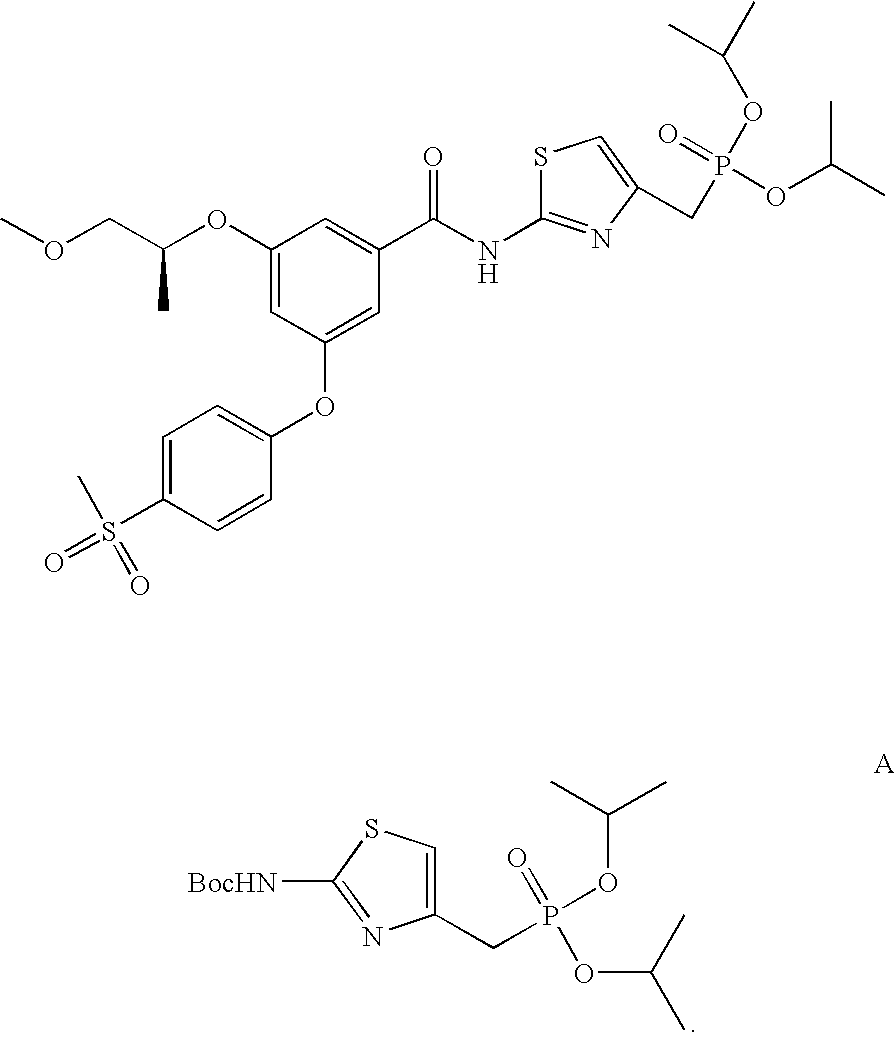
C1(CP(OC(C)C)(=O)OC(C)C)=CSC([BocHN])=N1.C1(OC(COC)C)=CC(OC2=CC=C(S(=O)(=O)C)C=C2)=CC(C(NC2=NC(CP(OC(C)C)(OC(C)C)=O)=CS2)=O)=C1
